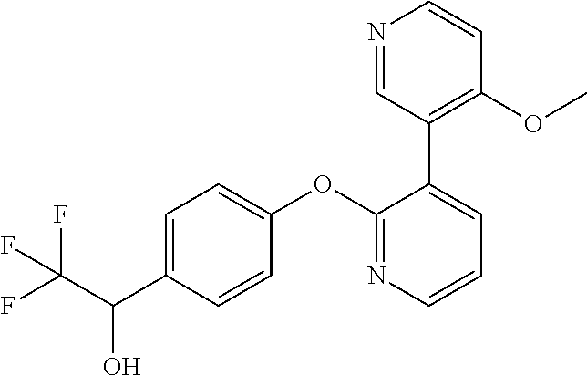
C1=C(C(C(F)(F)F)O)C=CC(OC2=NC=CC=C2C2=C(OC)C=CN=C2)=C1
